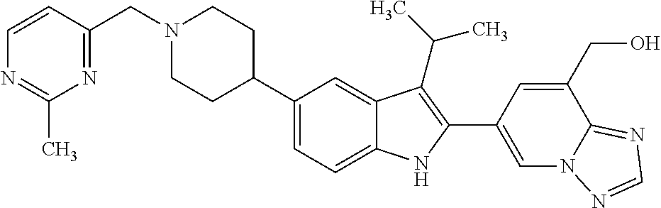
N1(CC2=NC(C)=NC=C2)CCC(C2=CC=C3C(=C2)C(C(C)C)=C(C2=CN4C(=NC=N4)C(CO)=C2)N3)CC1
